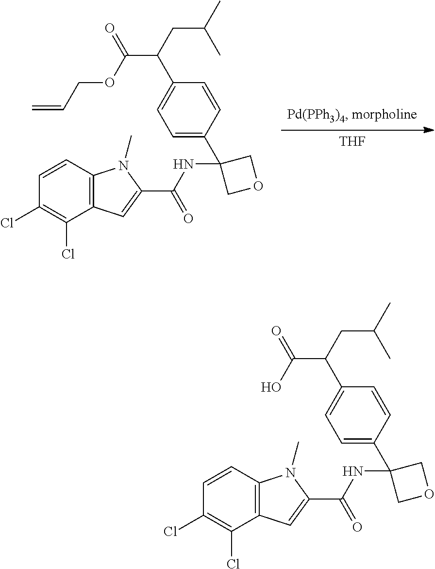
[THF].C1(Cl)=C(Cl)C2=C(C=C1)N(C)C(C(NC1(C3=CC=C(C(CC(C)C)C(OCC=C)=O)C=C3)COC1)=O)=C2.C1(Cl)=C(Cl)C2=C(C=C1)N(C)C(C(NC1(C3=CC=C(C(CC(C)C)C(O)=O)C=C3)COC1)=O)=C2
